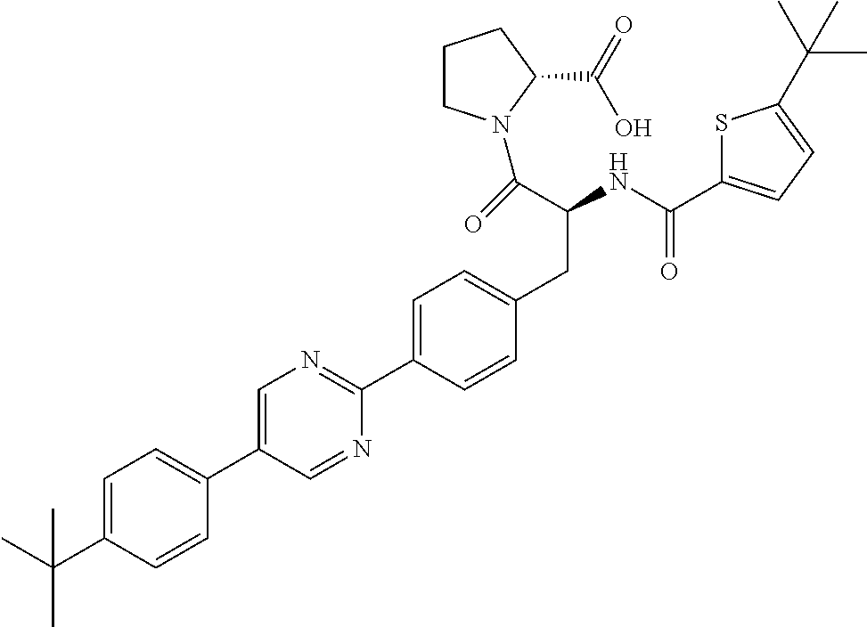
CC(C1=CC=C(C2=CN=C(C3=CC=C(CC(NC(=O)C4=CC=C(C(C)(C)C)S4)C(=O)N4CCCC4C(=O)O)C=C3)N=C2)C=C1)(C)C
